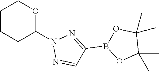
N1(C2OCCCC2)N=CC(B2OC(C)(C)C(C)(C)O2)=N1
